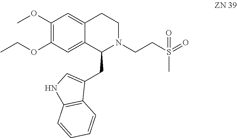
C1(OC)=C(OCC)C=C2C(=C1)CCN(CCS(C)(=O)=O)C2CC1=CNC2=C1C=CC=C2
